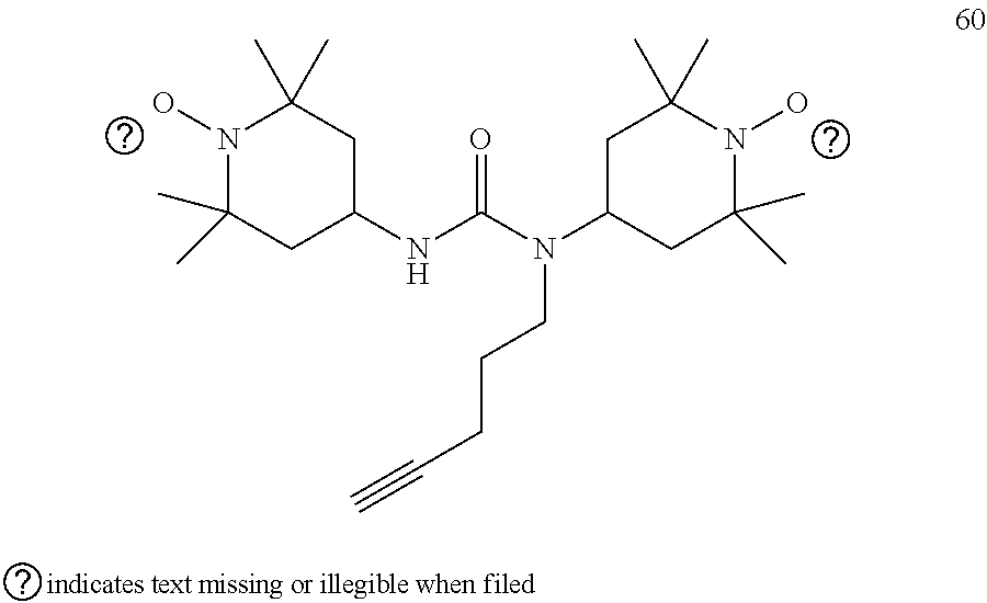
N1(O)C(C)(C)CC(NC(N(C2CC(C)(C)N(O)C(C)(C)C2)CCCC#C)=O)CC1(C)C
